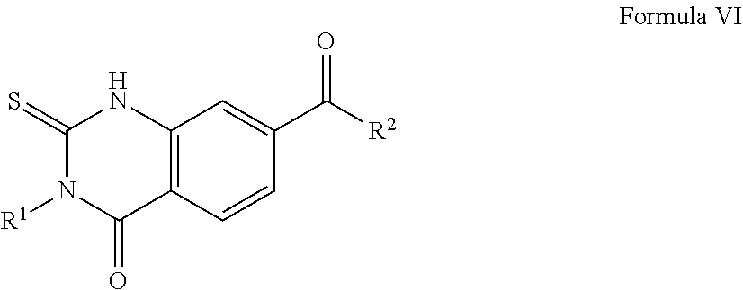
C12=C(C=CC(C([R2])=O)=C1)C(=O)N([R1])C(=S)N2
